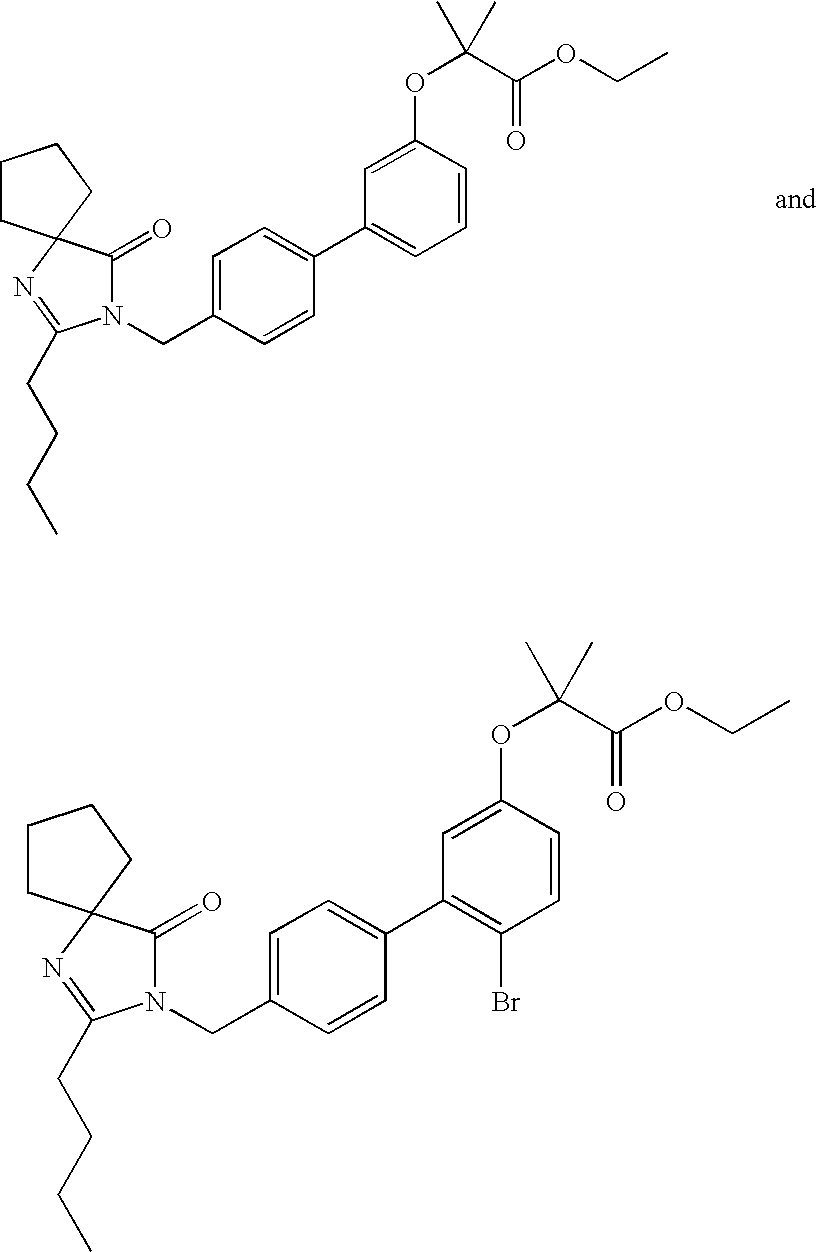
C1=C(CN2C(=O)C3(N=C2CCCC)CCCC3)C=CC(C2=CC=CC(OC(C(OCC)=O)(C)C)=C2)=C1.C1=C(CN2C(=O)C3(N=C2CCCC)CCCC3)C=CC(C2=C(Br)C=CC(OC(C(OCC)=O)(C)C)=C2)=C1
